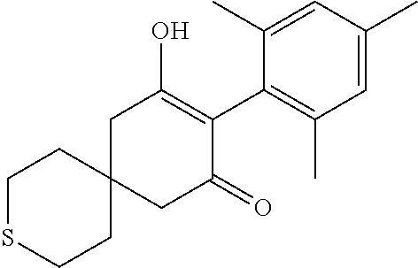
C1SCCC2(C1)CC(=O)C(C1=C(C)C=C(C)C=C1C)=C(O)C2
